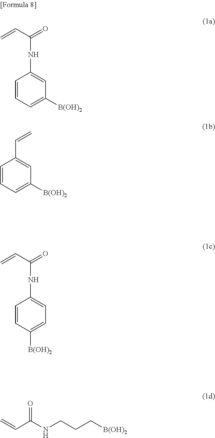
C1=CC=C([B(OH)2])C=C1NC(=O)C=C.C1=CC=C([B(OH)2])C=C1C=C.C1=CC([B(OH)2])=CC=C1NC(=O)C=C.[B(OH)2]CCCNC(C=C)=O
